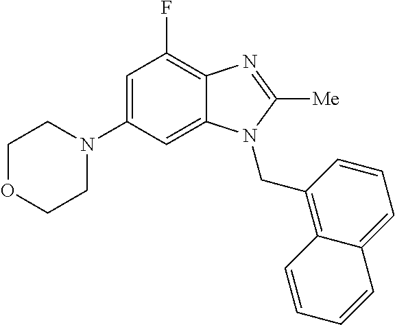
C1=C(N2CCOCC2)C=C2C(=C1F)N=C([Me])N2CC1=C2C(=CC=C1)C=CC=C2
